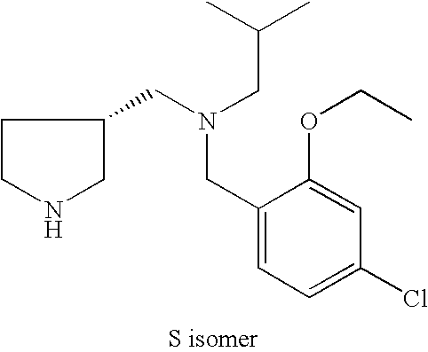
C1CNCC1CN(CC1=CC=C(Cl)C=C1OCC)CC(C)C
